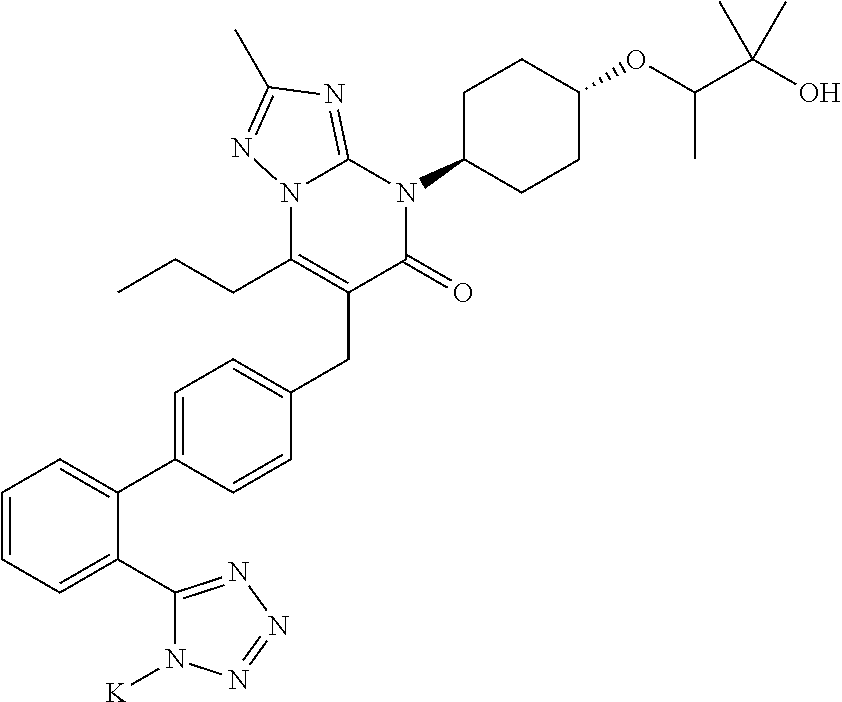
C1=CC=C(C2=NN=NN2[K])C(C2=CC=C(CC3=C(CCC)N4C(=NC(C)=N4)N(C4CCC(OC(C(O)(C)C)C)CC4)C3=O)C=C2)=C1
